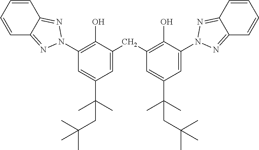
C1(CC2=CC(C(C)(C)CC(C)(C)C)=CC(N3N=C4C=CC=CC4=N3)=C2O)=C(O)C(N2N=C3C=CC=CC3=N2)=CC(C(C)(C)CC(C)(C)C)=C1
